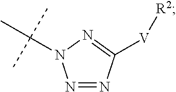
N1=NC([V][R2])=NN1C(C)(C)C
